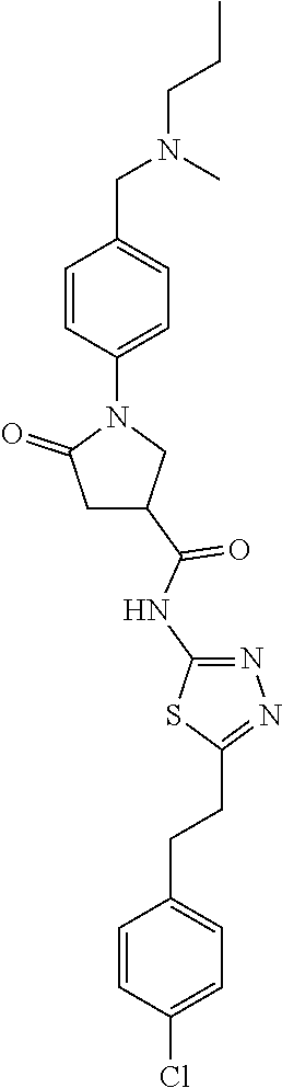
C1=CC(N2C(=O)CC(C(NC3=NN=C(CCC4=CC=C(Cl)C=C4)S3)=O)C2)=CC=C1CN(CCC)C
